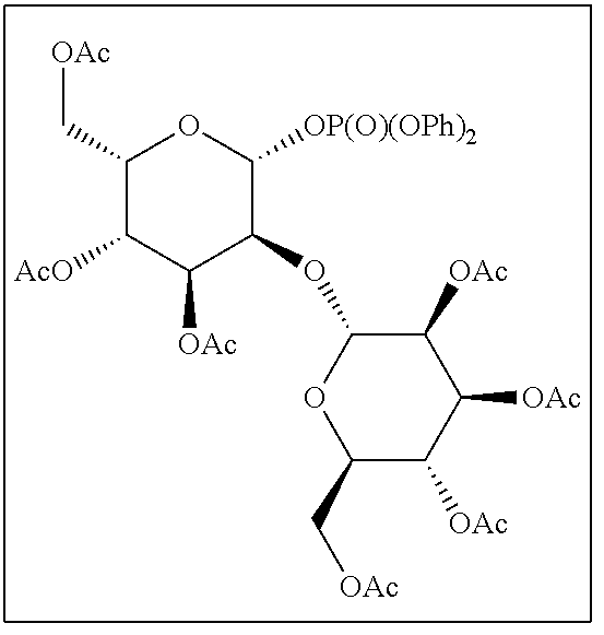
C1(C[OAc])C([AcO])C([OAc])C(OC2C([OAc])C([OAc])C([OAc])C(C[OAc])O2)C([OP(O)(OPh)2])O1
